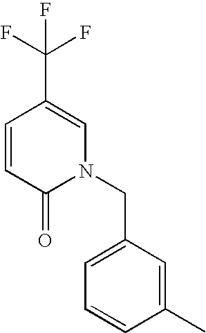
C1=CC(=O)N(CC2=CC=CC(C)=C2)C=C1C(F)(F)F
